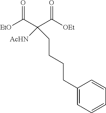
[EtO]C(C(C([OEt])=O)(CCCCC1=CC=CC=C1)[AcHN])=O
